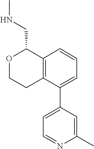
C1=CC=C(C2=CC=NC(C)=C2)C2=C1C(CNC)OCC2
